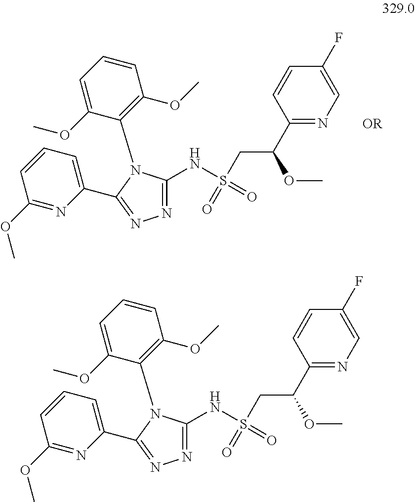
C1(C(CS(NC2=NN=C(C3=CC=CC(OC)=N3)N2C2=C(OC)C=CC=C2OC)(=O)=O)OC)=NC=C(F)C=C1.[OR].C1(C(CS(NC2=NN=C(C3=CC=CC(OC)=N3)N2C2=C(OC)C=CC=C2OC)(=O)=O)OC)=NC=C(F)C=C1
